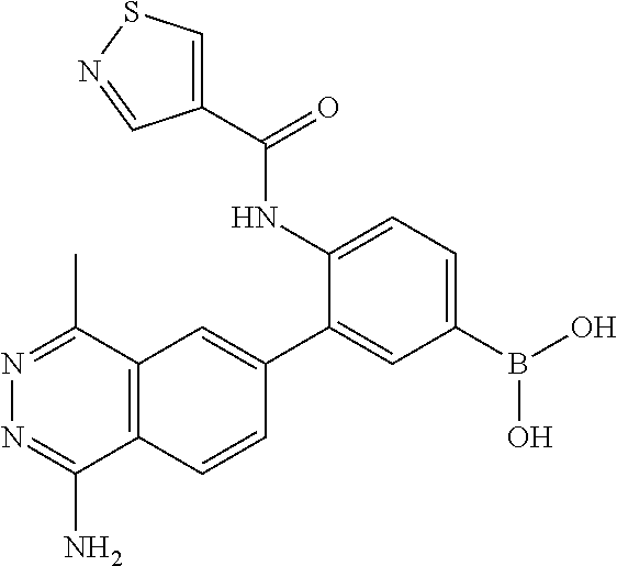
N1=C(C)C2=C(C(N)=N1)C=CC(C1=CC(B(O)O)=CC=C1NC(C1=CSN=C1)=O)=C2
